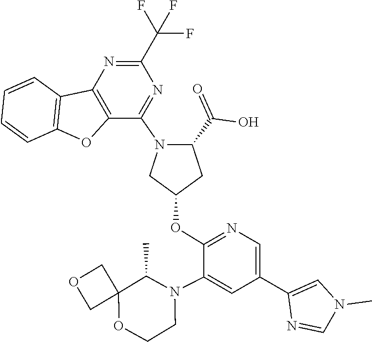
C12(COC1)OCCN(C1=CC(C3=CN(C)C=N3)=CN=C1OC1CN(C3=NC(C(F)(F)F)=NC4=C3OC3=C4C=CC=C3)C(C(=O)O)C1)C2C
